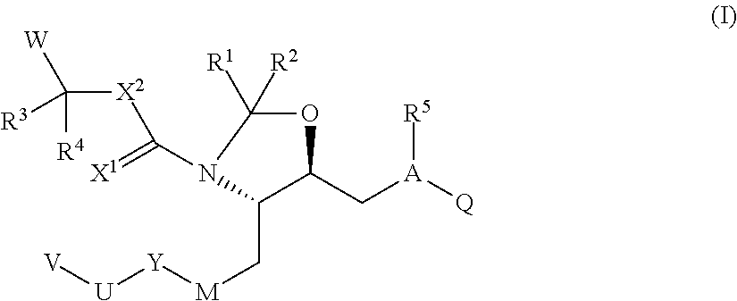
N1(C(=[X1])[X2]C([R4])([W])[R3])C(C[M][Y][U][V])C(C[A]([Q])[R5])OC1([R2])[R1]
